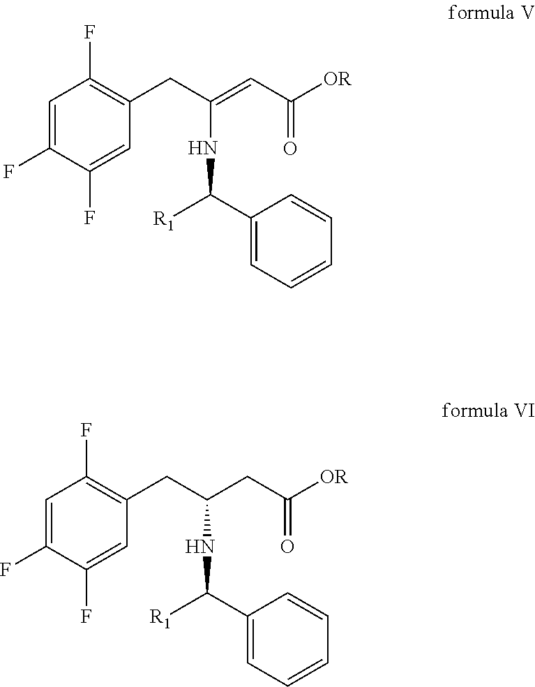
C1(CC(=CC([OR])=O)NC([R1])C2=CC=CC=C2)=C(F)C=C(F)C(F)=C1.C1(CC(CC([OR])=O)NC([R1])C2=CC=CC=C2)=C(F)C=C(F)C(F)=C1
